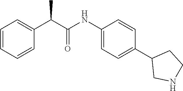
C1(NC(C(C2=CC=CC=C2)C)=O)=CC=C(C2CNCC2)C=C1
